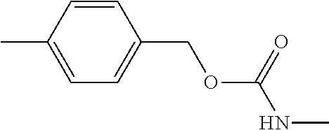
C1=CC(C)=CC=C1COC(NC)=O
